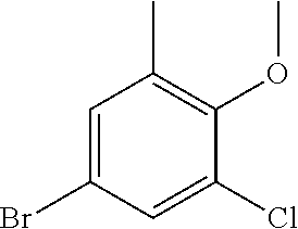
C1=C(Br)C=C(Cl)C(OC)=C1C
